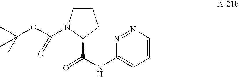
N1=NC(NC(=O)C2N(C(OC(C)(C)C)=O)CCC2)=CC=C1
